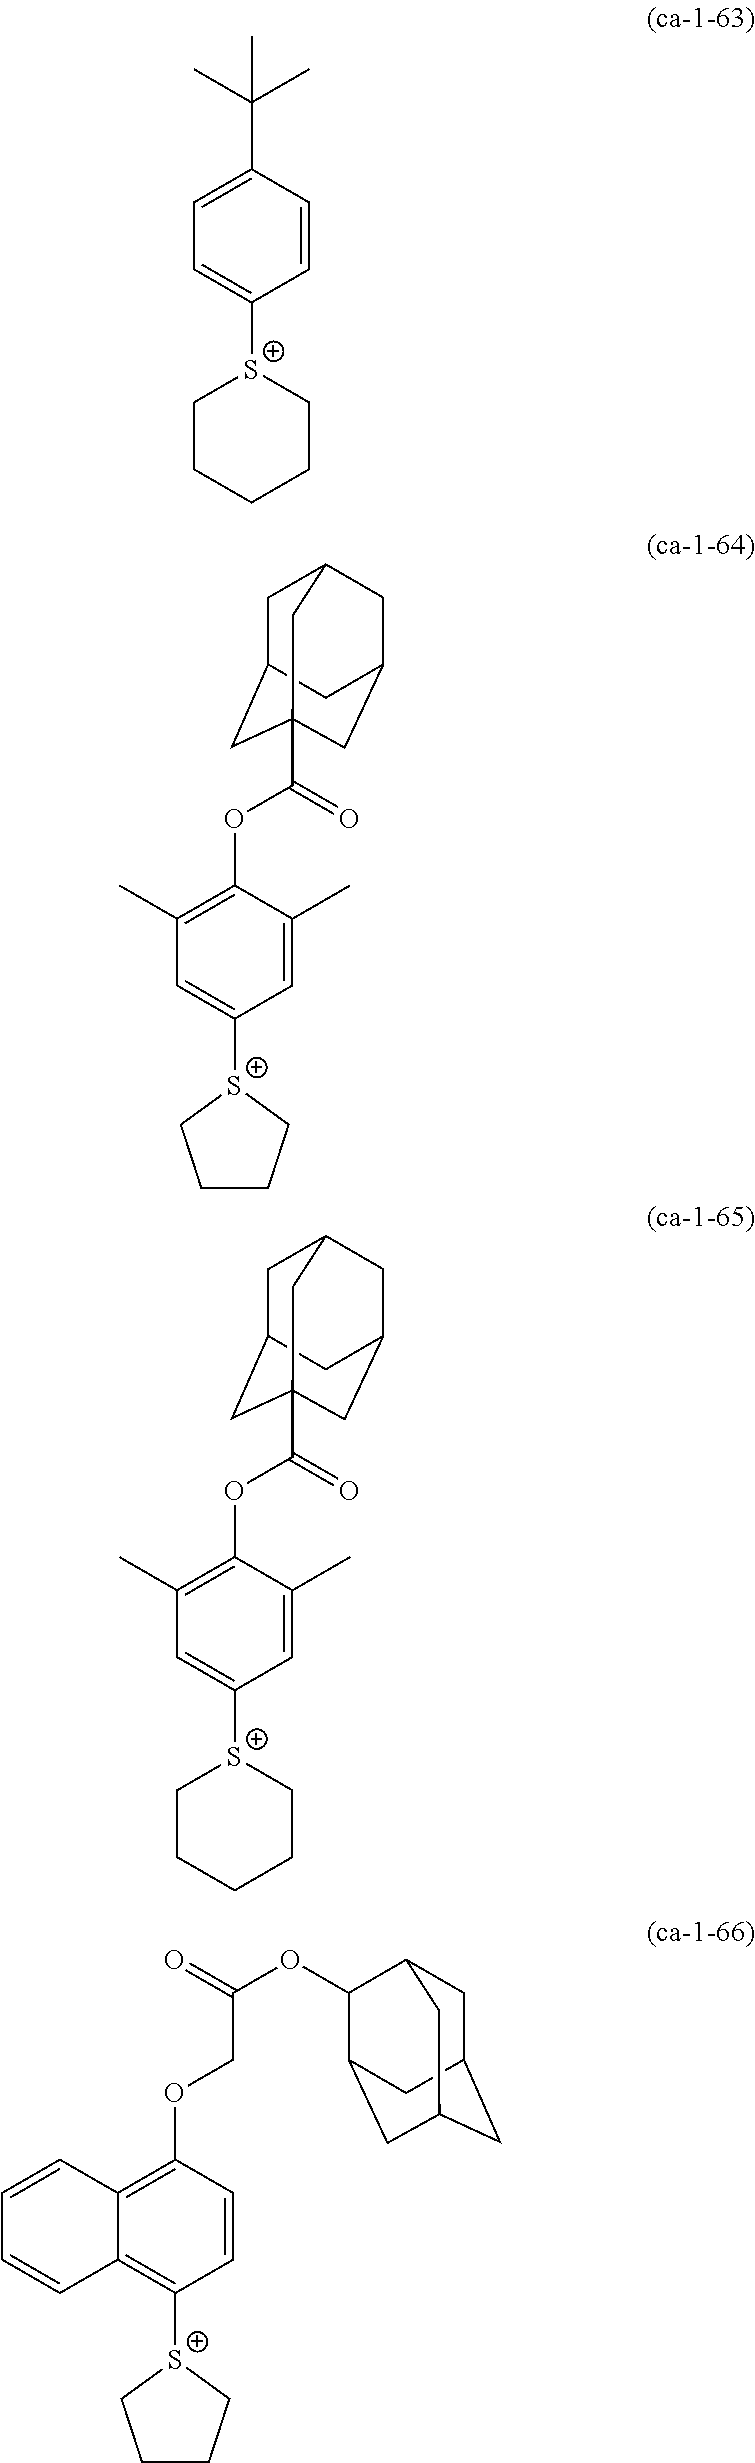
[S+]1(C2=CC=C(C(C)(C)C)C=C2)CCCCC1.[S+]1(C2=CC(C)=C(OC(=O)C34CC5CC(CC(C3)C5)C4)C(C)=C2)CCCC1.[S+]1(C2=CC(C)=C(OC(=O)C34CC5CC(CC(C3)C5)C4)C(C)=C2)CCCCC1.[S+]1(C2=C3C(=C(OCC(=O)OC4C5CC6CC(CC4C6)C5)C=C2)C=CC=C3)CCCC1
